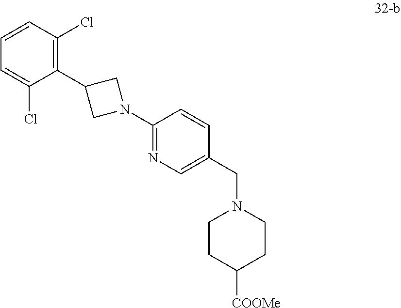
C1=CC(Cl)=C(C2CN(C3=NC=C(CN4CCC([COOMe])CC4)C=C3)C2)C(Cl)=C1
